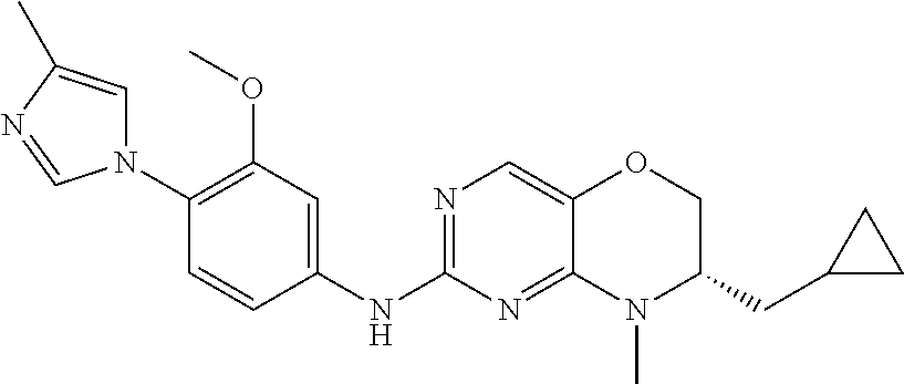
C1(N2C=C(C)N=C2)=C(OC)C=C(NC2=NC=C3C(=N2)N(C)C(CC2CC2)CO3)C=C1
